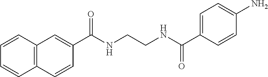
C12=C(C=CC(C(NCCNC(C3=CC=C(N)C=C3)=O)=O)=C1)C=CC=C2
